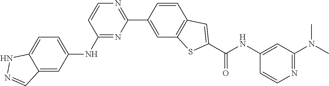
C1(C2=CC3=C(C=C2)C=C(C(NC2=CC(N(C)C)=NC=C2)=O)S3)=NC=CC(NC2=CC=C3C(=C2)C=NN3)=N1
